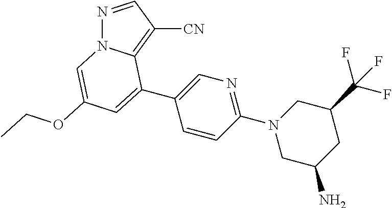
N1=CC([CN])=C2N1C=C(OCC)C=C2C1=CN=C(N2CC(C(F)(F)F)CC(N)C2)C=C1
